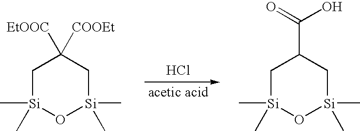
C1[Si](C)(C)O[Si](C)(C)CC1([EtOOC])[COOEt].Cl.[acetic acid].C1[Si](C)(C)O[Si](C)(C)CC1C(=O)O
